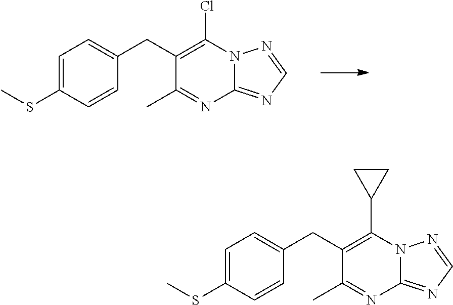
C1=C(SC)C=CC(CC2=C(Cl)N3C(=NC=N3)N=C2C)=C1.C1=C(SC)C=CC(CC2=C(C3CC3)N3C(=NC=N3)N=C2C)=C1
